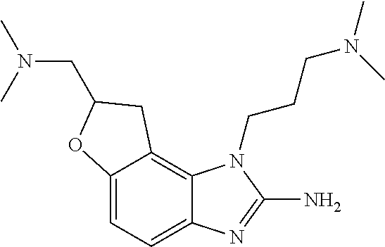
C12=C3C(=CC=C1N=C(N)N2CCCN(C)C)OC(CN(C)C)C3
